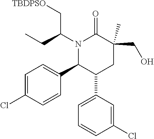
N1(C(C[TBDPSO])CC)C(C2=CC=C(Cl)C=C2)C(C2=CC=CC(Cl)=C2)CC(CO)(C)C1=O
